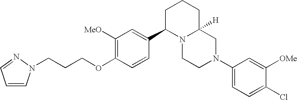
C1([MeO])=C(OCCCN2C=CC=N2)C=CC(C2N3C([H])(CCC2)CN(C2=CC=C(Cl)C([OMe])=C2)CC3)=C1
